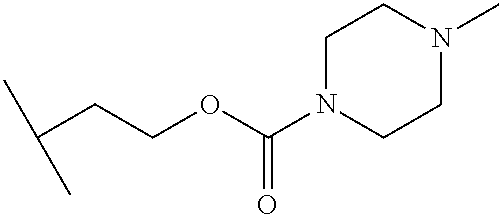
CC(C)CCOC(N1CCN(C)CC1)=O
